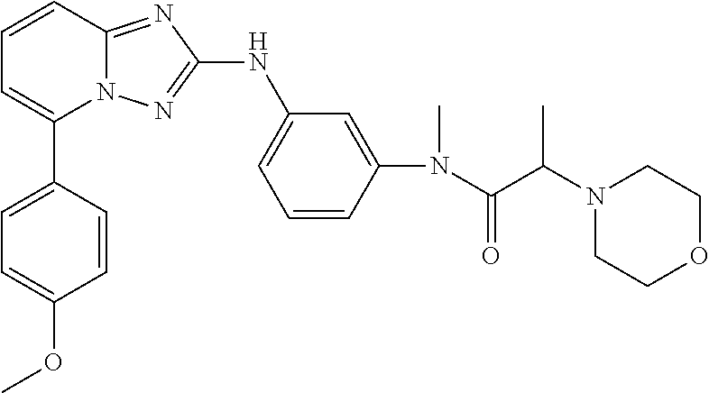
C1=CC2=NC(NC3=CC=CC(N(C)C(C(C)N4CCOCC4)=O)=C3)=NN2C(C2=CC=C(OC)C=C2)=C1
